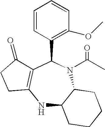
N1C2C(N(C(C)=O)C(C3=C(OC)C=CC=C3)C3=C1CCC3=O)CCCC2
